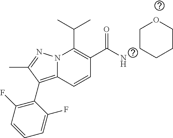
CC(C)C1=C(C(N)=O)C=CC2=C(C3=C(F)C=CC=C3F)C(C)=NN12.C1CCCOC1
